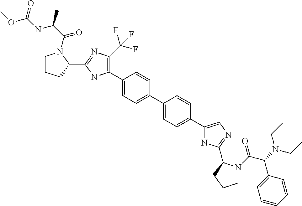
C1(C2=C(C(F)(F)F)N=C(C3N(C(C(NC(OC)=O)C)=O)CCC3)N2)=CC=C(C2=CC=C(C3=CN=C(C4N(C(C(N(CC)CC)C5=CC=CC=C5)=O)CCC4)N3)C=C2)C=C1
